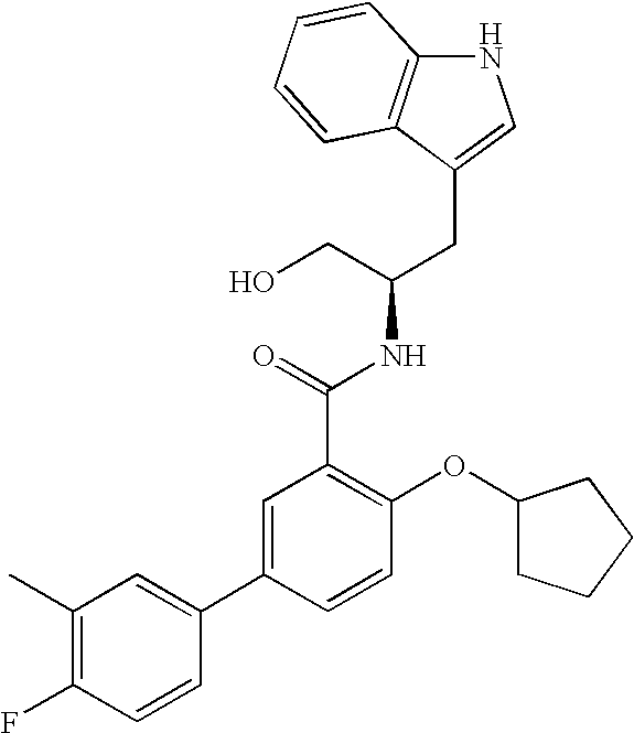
C12=C(C(CC(CO)NC(=O)C3=C(OC4CCCC4)C=CC(C4=CC(C)=C(F)C=C4)=C3)=CN1)C=CC=C2
